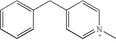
C1=CC=CC(CC2=CC=N(C)C=C2)=C1
